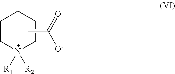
C1CN([R2])([R1])CCC1.CC(=O)[O-]
